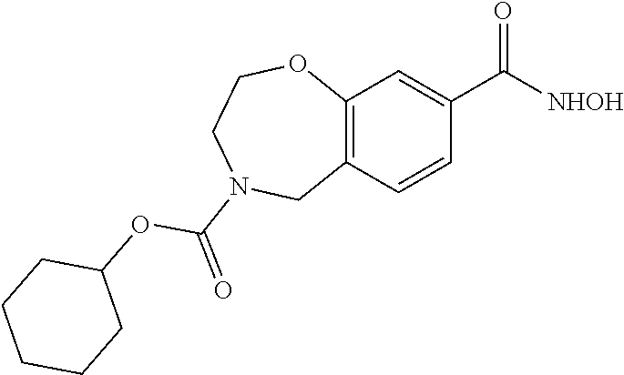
C12=C(C=CC(C([NHOH])=O)=C1)CN(C(=O)OC1CCCCC1)CCO2
